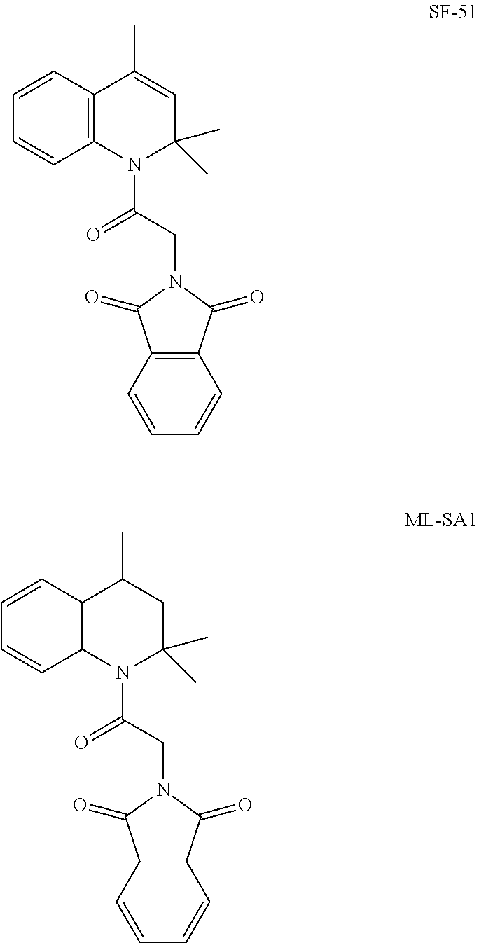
C12=C(C=CC=C1)C(C)=CC(C)(C)N2C(CN1C(=O)C2=C(C1=O)C=CC=C2)=O.C12C(C=CC=C1)C(C)CC(C)(C)N2C(CN1C(=O)CC=CC=CCC1=O)=O
